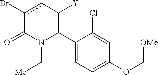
C1(C2=C([Y])cc(Br)C(=O)N2C[Me])=CC=C(OC[OMe])C=C1Cl
